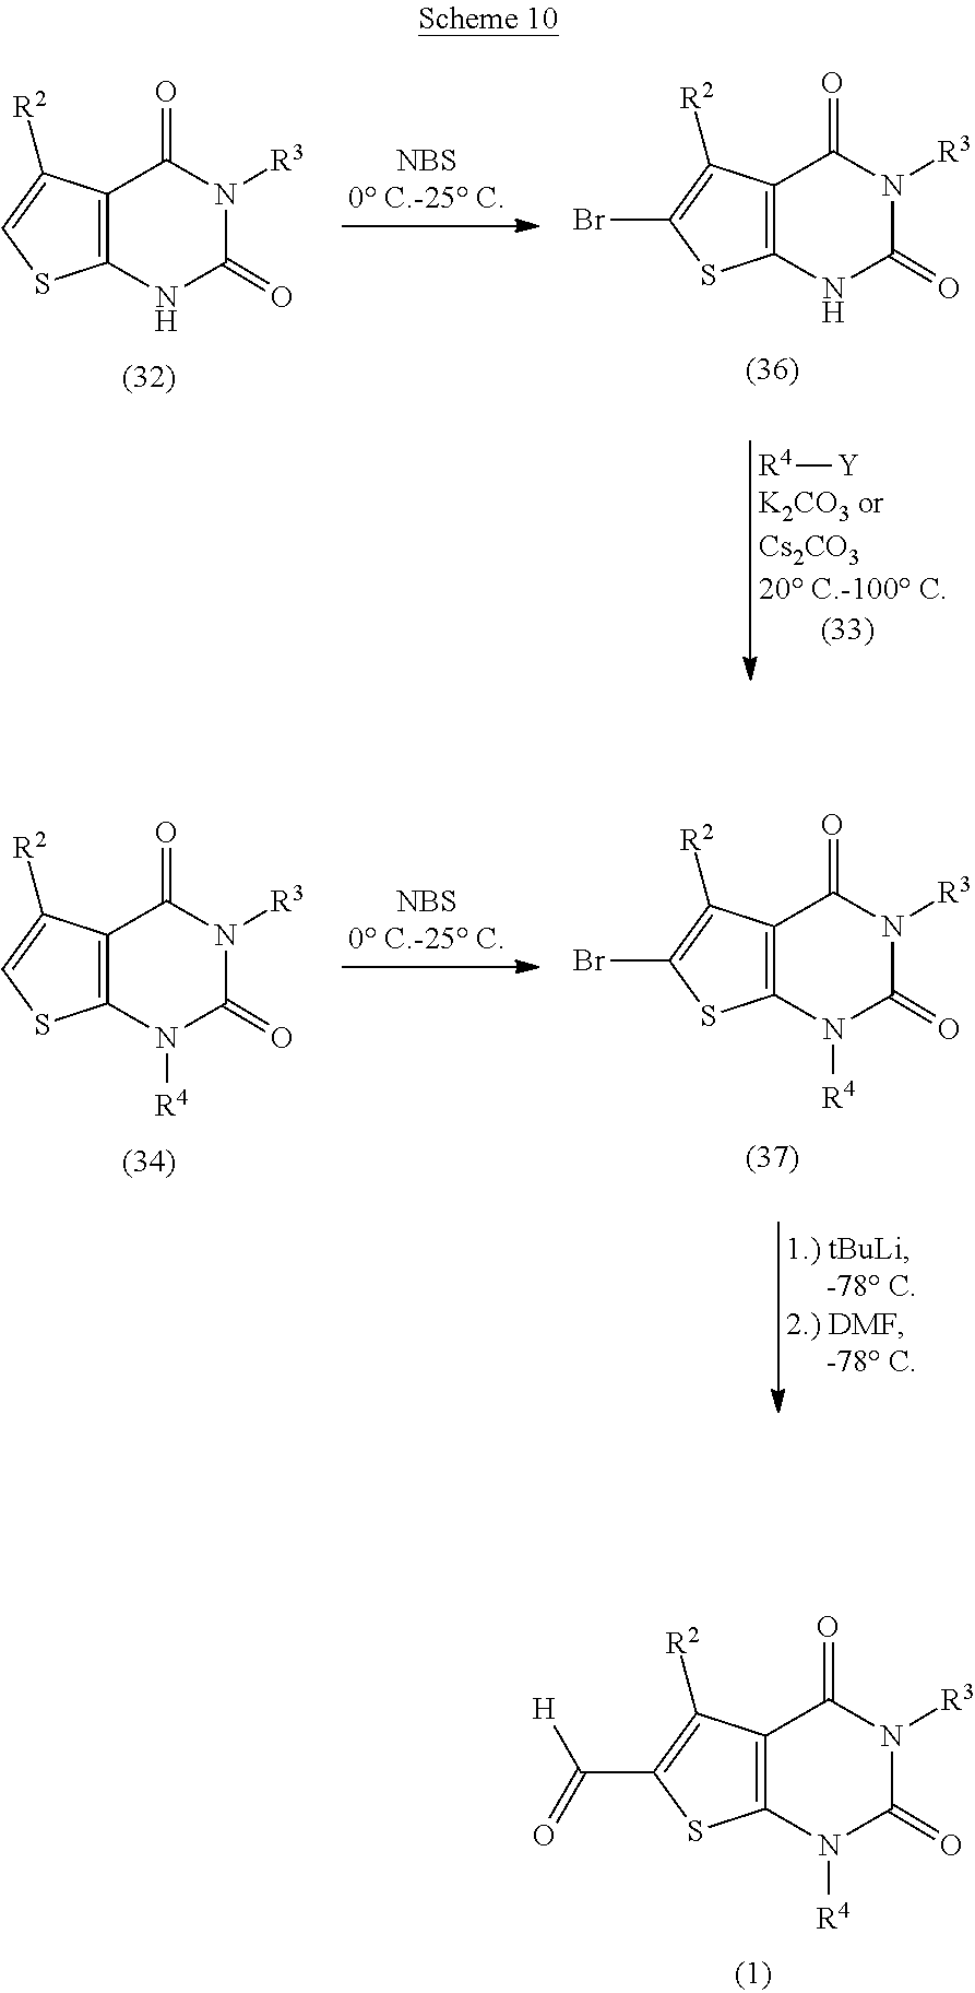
C12=C(SC(C(=O)[H])=C1[R2])N([R4])C(=O)N([R3])C2=O.C12=C(NC(=O)N([R3])C1=O)SC(Br)=C2[R2].C12=C(NC(=O)N([R3])C1=O)SC=C2[R2].[R4][Y].C12=C(SC=C1[R2])N([R4])C(=O)N([R3])C2=O.C12=C(SC(Br)=C1[R2])N([R4])C(=O)N([R3])C2=O
